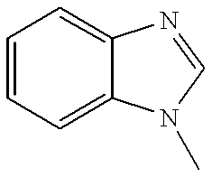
C1=CC=C2C(=C1)N=CN2C
